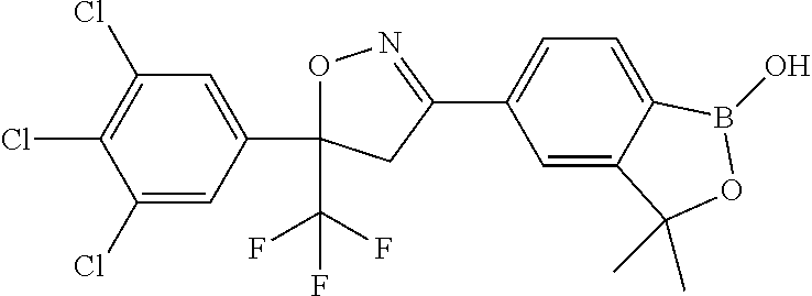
C1(Cl)=CC(C2(C(F)(F)F)ON=C(C3=CC=C4C(=C3)C(C)(C)OB4O)C2)=CC(Cl)=C1Cl
